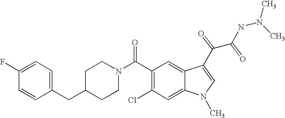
C1(F)=CC=C(CC2CCN(C(C3=C(Cl)C=C4C(=C3)C(C(C(NN(C)C)=O)=O)=CN4C)=O)CC2)C=C1
